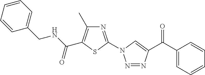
N1=C(N2N=NC(C(C3=CC=CC=C3)=O)=C2)SC(C(NCC2=CC=CC=C2)=O)=C1C
